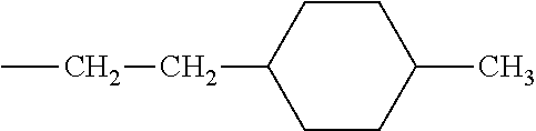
CCCC1CCC(C)CC1
